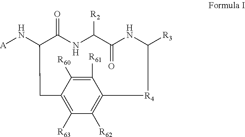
[A]NC1C(=O)NC([R2])C(=O)NC([R3])[R4]C2=C([R62])C([R63])=C(C([R60])=C2[R61])C1
